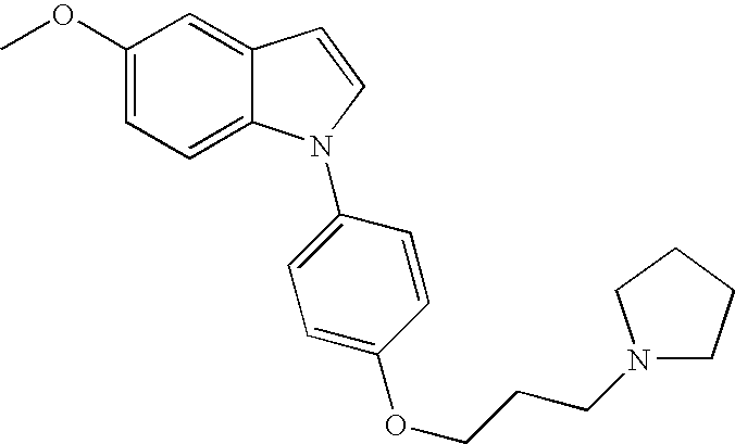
C1(OC)=CC=C2C(=C1)C=CN2C1=CC=C(OCCCN2CCCC2)C=C1
